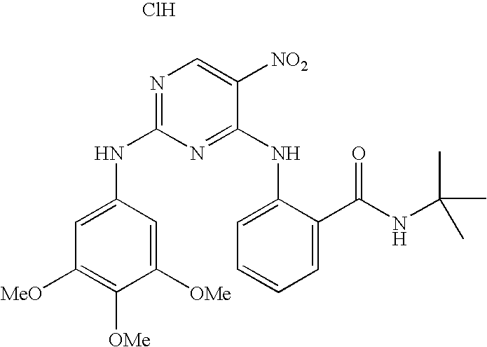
N1=C(NC2=CC([MeO])=C([OMe])C([OMe])=C2)N=C(NC2=CC=CC=C2C(NC(C)(C)C)=O)C([NO2])=C1.Cl
